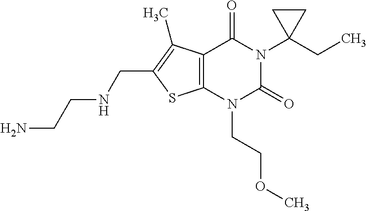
C12=C(N(CCOC)C(=O)N(C3(CC)CC3)C1=O)SC(CNCCN)=C2C
